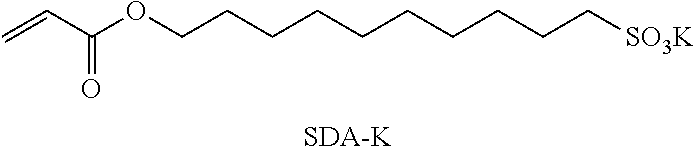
C=CC(OCCCCCCCCCC[SO3K])=O.[SDA-K]
